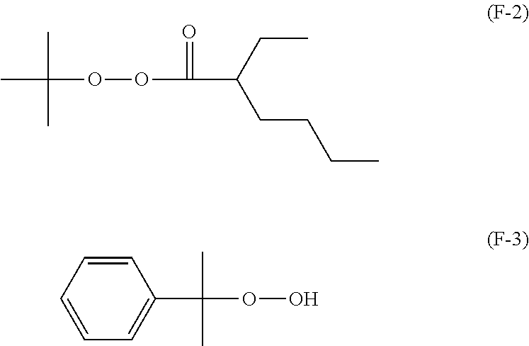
C(OOC(=O)C(CCCC)CC)(C)(C)C.C1=CC=CC=C1C(C)(OO)C
